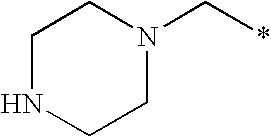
C1NCCN(C*)C1
